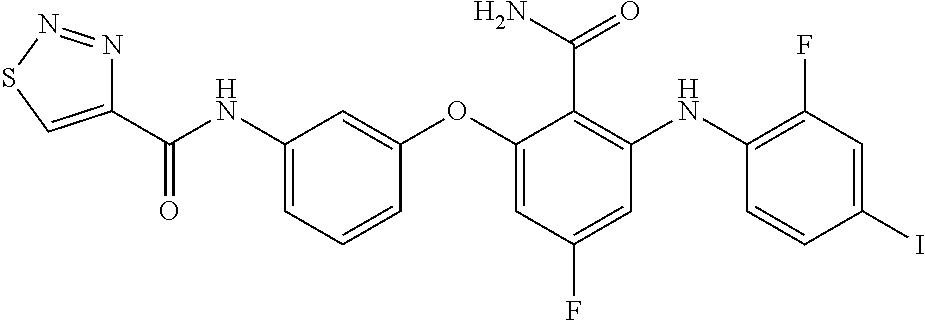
C1(C(NC2=CC=CC(OC3=CC(F)=CC(NC4=C(F)C=C(I)C=C4)=C3C(N)=O)=C2)=O)=CSN=N1
